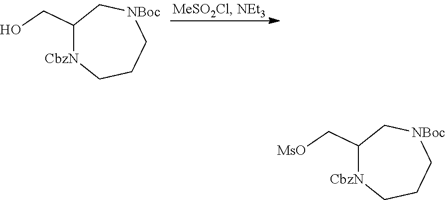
C1(CO)[CbzN]CCC[NBoc]C1.C1(C[MsO])[CbzN]CCC[NBoc]C1
